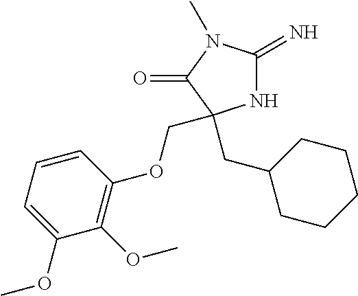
N1C(=N)N(C)C(=O)C1(CC1CCCCC1)COC1=C(OC)C(OC)=CC=C1
